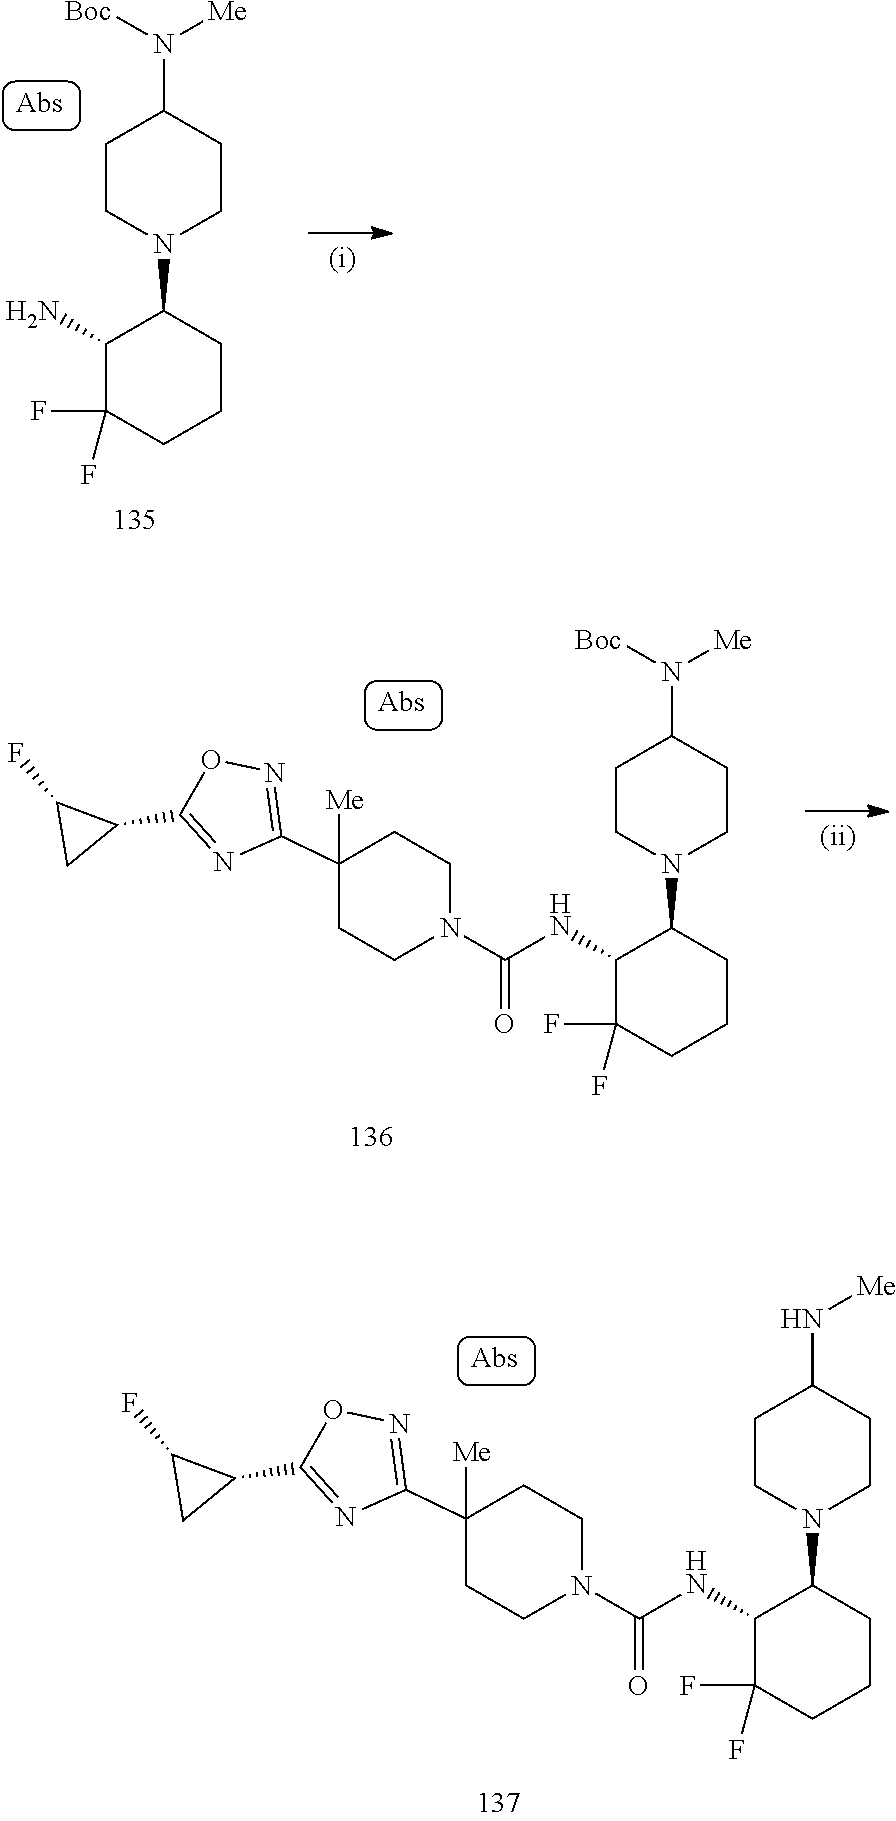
FC1(F)C(N)C(N2CCC(N([Boc])[Me])CC2)CCC1.C1(C2([Me])CCN(C(NC3C(F)(F)CCCC3N3CCC(N([Boc])[Me])CC3)=O)CC2)=NOC(C2C(F)C2)=N1.C1(C2([Me])CCN(C(NC3C(F)(F)CCCC3N3CCC(N[Me])CC3)=O)CC2)=NOC(C2C(F)C2)=N1
